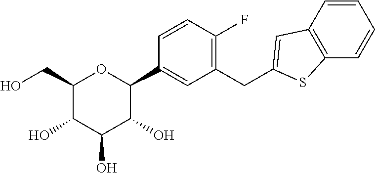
C1(CO)C(O)C(O)C(O)C(C2=CC(CC3=CC4=C(C=CC=C4)S3)=C(F)C=C2)O1
